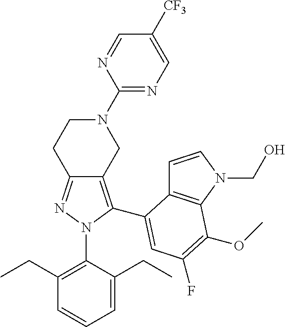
C12=NN(C3=C(CC)C=CC=C3CC)C(C3=CC(F)=C(OC)C4=C3C=CN4CO)=C1CN(C1=NC=C([CF3])C=N1)CC2
